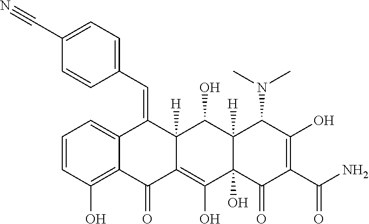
C1=CC(O)=C2C(=C1)C(=CC1=CC=C(C#N)C=C1)C1([H])C(=C(O)C3(O)C([H])(C1O)C(N(C)C)C(O)=C(C(N)=O)C3=O)C2=O
